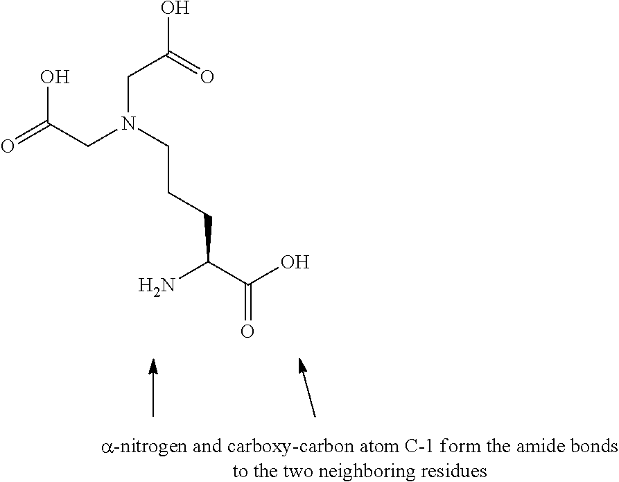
C(C(C(O)=O)N)CCN(CC(O)=O)CC(=O)O
